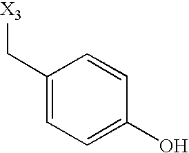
C1(C[X3])=CC=C(O)C=C1
